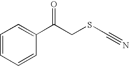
C1=CC=CC(C(CSC#N)=O)=C1
